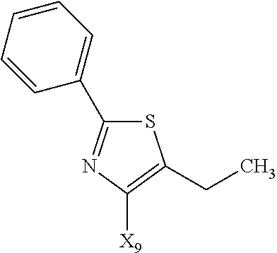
S1C(C2=CC=CC=C2)=NC([X9])=C1CC
